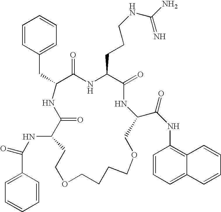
N(C1C(=O)NC(CC2=CC=CC=C2)C(=O)NC(CCCNC(N)=N)C(=O)NC(C(NC2=C3C(=CC=C2)C=CC=C3)=O)COCCCCOCC1)C(=O)C1=CC=CC=C1
